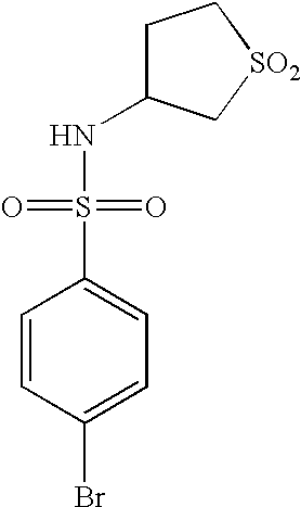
C1=CC(Br)=CC=C1S(NC1CC[SO2]C1)(=O)=O
